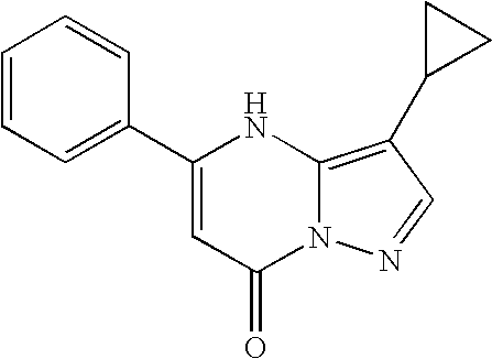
C1(C2=CC(=O)N3C(=C(C4CC4)C=N3)N2)=CC=CC=C1
